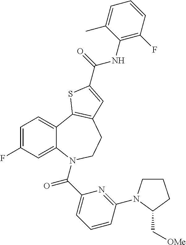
C1=C(F)C=C2C(=C1)C1=C(CCN2C(C2=CC=CC(N3CCCC3C[OMe])=N2)=O)C=C(C(=O)NC2=C(F)C=CC=C2C)S1
